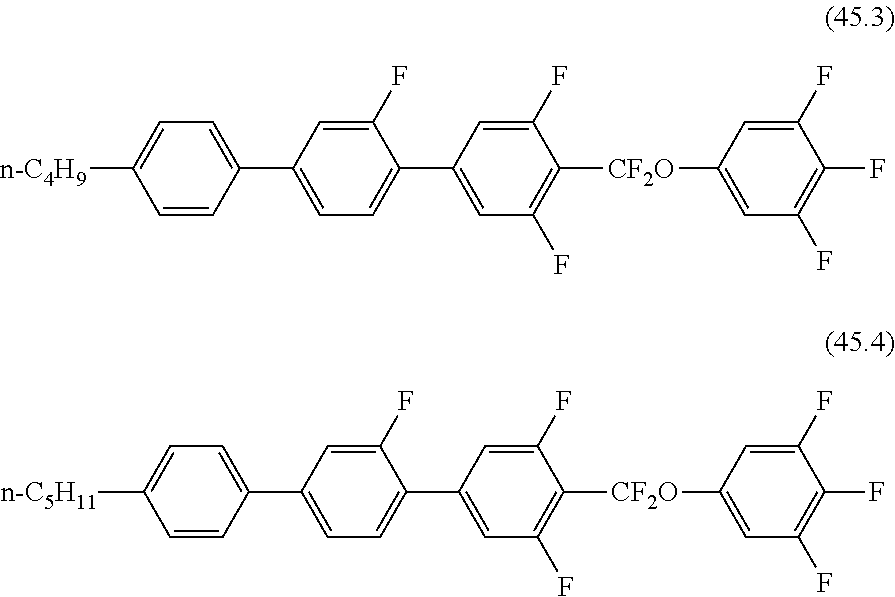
C1=CC(C2=CC=C(C3=CC(F)=C([CF2O]C4=CC(F)=C(F)C(F)=C4)C(F)=C3)C(F)=C2)=CC=C1[n-C4H9].C1=CC(C2=CC=C(C3=CC(F)=C([CF2O]C4=CC(F)=C(F)C(F)=C4)C(F)=C3)C(F)=C2)=CC=C1[n-C5H11]
